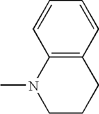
C12=C(C=CC=C1)CCCN2C
